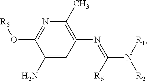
C1(N)=CC(N=C([R6])N([R1])[R2])=C(C)N=C1O[R5]
